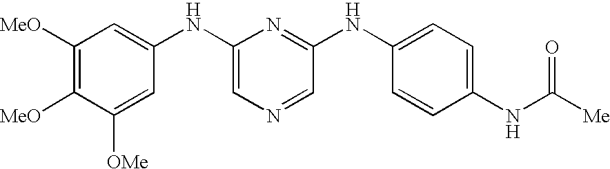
C1([MeO])=C([MeO])C([OMe])=CC(NC2=CN=CC(NC3=CC=C(NC([Me])=O)C=C3)=N2)=C1
